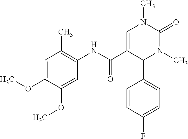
COC1=CC(C)=C(NC(C2=CN(C)C(=O)N(C)C2C2=CC=C(F)C=C2)=O)C=C1OC
